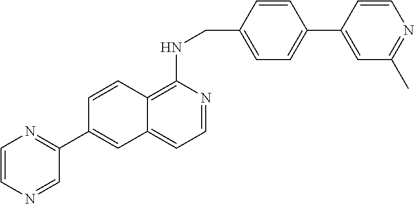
C1=CN=CC(C2=CC3=CC=NC(NCC4=CC=C(C5=CC(C)=NC=C5)C=C4)=C3C=C2)=N1
